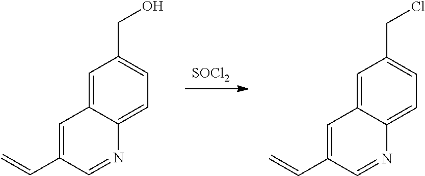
[SOCl2].C1=C2C(=CC=C1CO)N=CC(C=C)=C2.C1=C2C(=CC=C1CCl)N=CC(C=C)=C2
